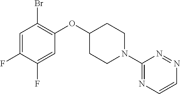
C1=C(F)C(F)=CC(OC2CCN(C3=NC=CN=N3)CC2)=C1Br
